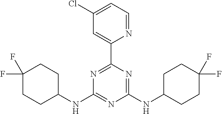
N1=C(C2=CC(Cl)=CC=N2)N=C(NC2CCC(F)(F)CC2)N=C1NC1CCC(F)(F)CC1
